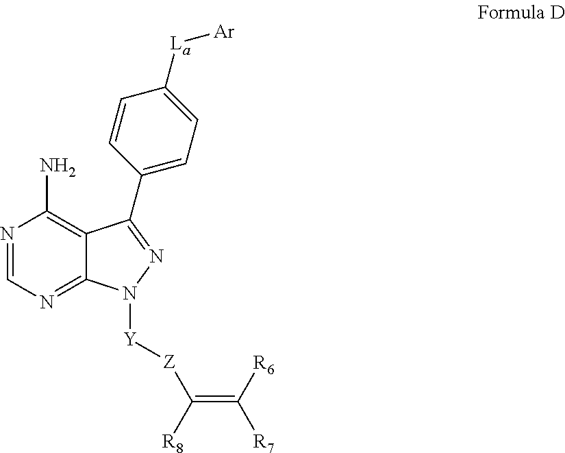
N1=CN=C2C(=C1N)C(C1=CC=C([La][Ar])C=C1)=NN2[Y][Z]C([R8])=C([R6])[R7]
